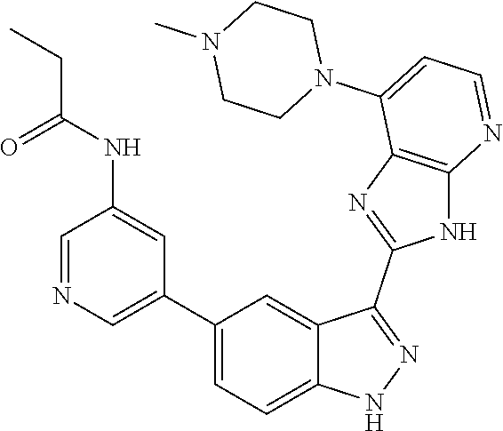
C1=NC=C(C2=CC=C3C(=C2)C(C2=NC4=C(N2)N=CC=C4N2CCN(C)CC2)=NN3)C=C1NC(=O)CC
